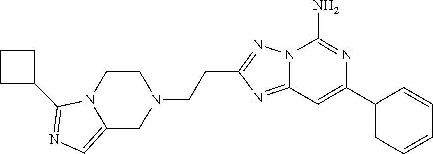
C12=NC(CCN3CCN4C(=CN=C4C4CCC4)C3)=NN1C(N)=NC(C1=CC=CC=C1)=C2
